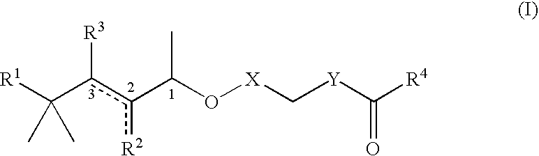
[R1]C(c(c(C(O[X]C[Y]C([R4])=O)C)[R2])[R3])(C)C
